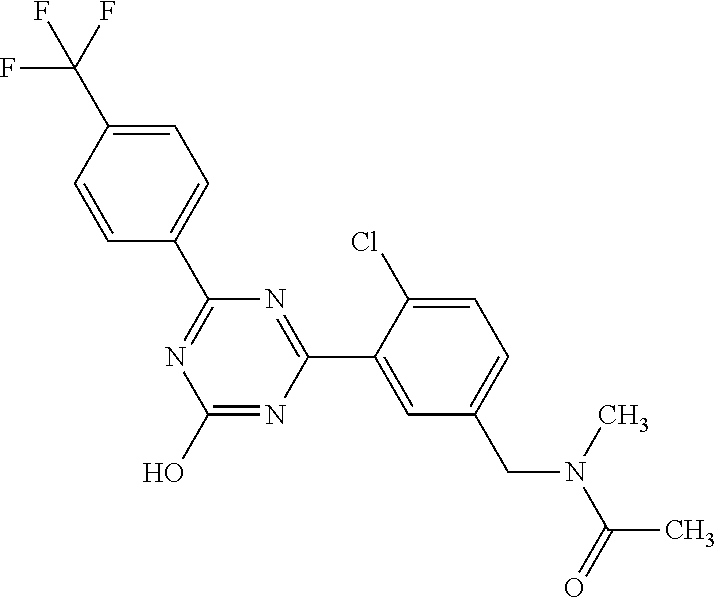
OC1=NC(C2=CC(CN(C(C)=O)C)=CC=C2Cl)=NC(C2=CC=C(C(F)(F)F)C=C2)=N1
